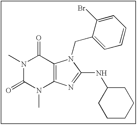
N1(C)C(=O)N(C)C2=C(C1=O)N(CC1=CC=CC=C1Br)C(NC1CCCCC1)=N2
